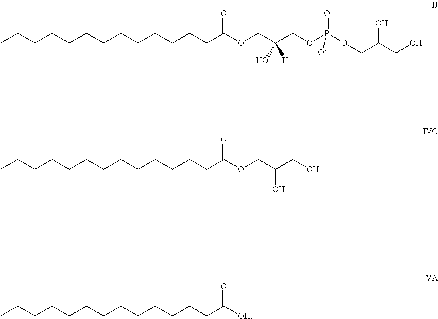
CCCCCCCCCCCCCC(=O)OCC(COP(=O)(OCC(CO)O)[O-])(O)[H].CCCCCCCCCCCCCC(=O)OCC(O)CO.CCCCCCCCCCCCCC(=O)[OH]
